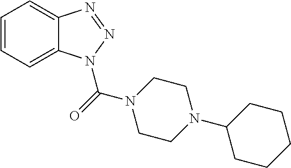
C1=CC=C2C(=C1)N=NN2C(N1CCN(C2CCCCC2)CC1)=O
